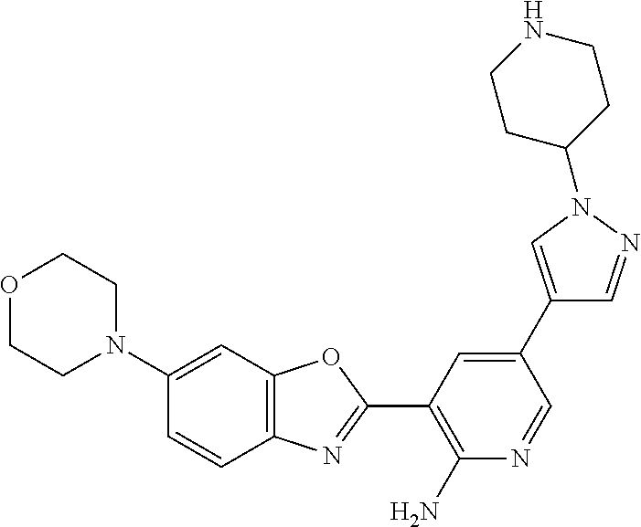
N1(C2=CC3=C(C=C2)N=C(C2=C(N)N=CC(C4=CN(C5CCNCC5)N=C4)=C2)O3)CCOCC1
